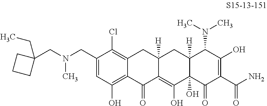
C1(CN(C)CC2(CC)CCC2)=CC(O)=C2C(=C1Cl)CC1([H])C(=C(O)C3(O)C([H])(C1)C(N(C)C)C(O)=C(C(N)=O)C3=O)C2=O
